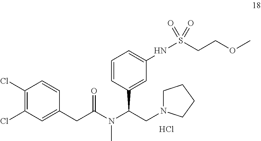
C1(Cl)=C(Cl)C=C(CC(N(C(CN2CCCC2)C2=CC(NS(CCOC)(=O)=O)=CC=C2)C)=O)C=C1.Cl
